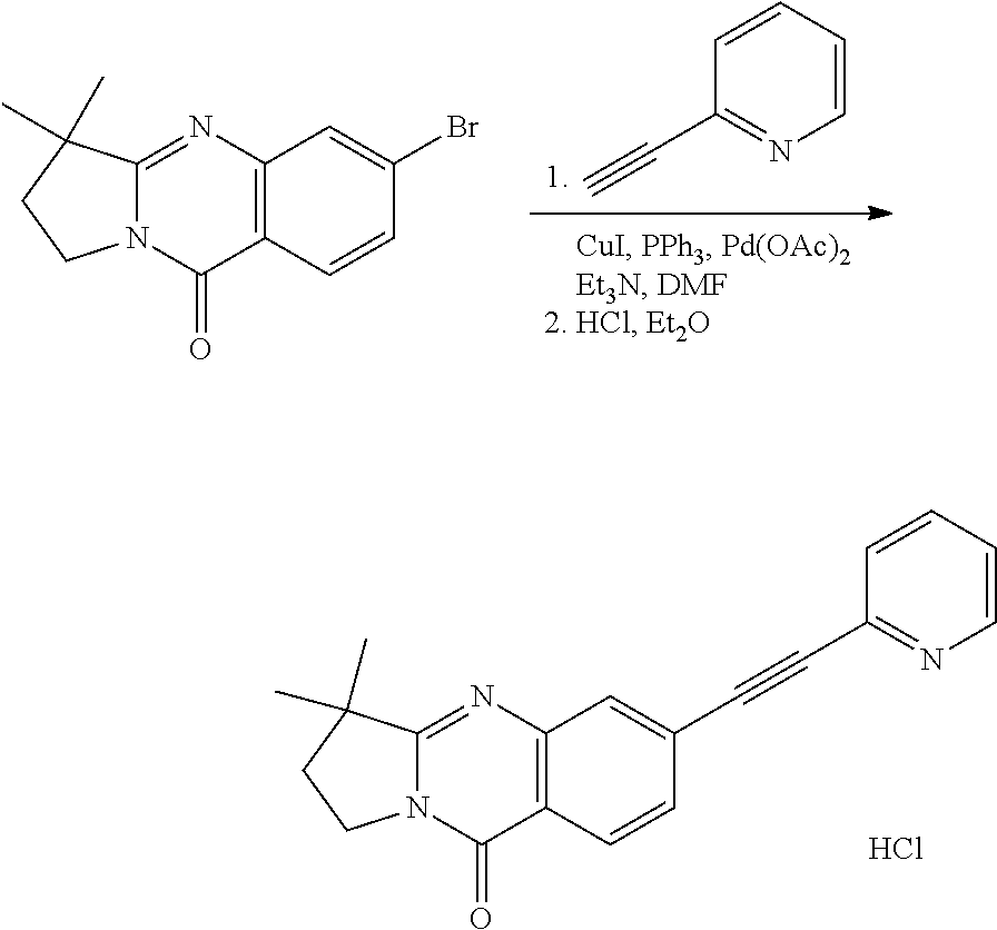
C1(C#C)=NC=CC=C1.C12=C(N=C3N(C1=O)CCC3(C)C)C=C(Br)C=C2.C12=C(N=C3N(C1=O)CCC3(C)C)C=C(C#CC1=NC=CC=C1)C=C2.Cl
